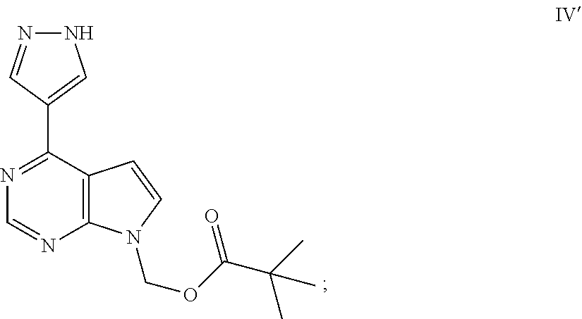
N1=C(C2=CNN=C2)C2=C(N=C1)N(COC(C(C)(C)C)=O)C=C2
